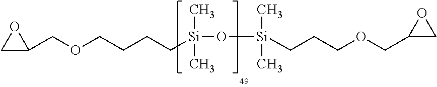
C(CCC[Si](O[Si](CCCOCC1CO1)(C)C)(C)C)OCC1OC1
